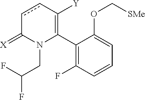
C1(C2=C([Y])ccC(=[X])N2CC(F)F)=C(F)C=CC=C1OC[SMe]
